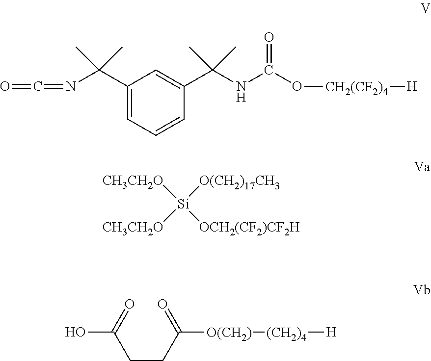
O=C=NC(C1=CC=CC(C(NC(O[CH2(CF2)4][H])=O)(C)C)=C1)(C)C.[CH3CH2O][Si]([O(CH2)17CH3])([CH3CH2O])[OCH2(CF2)CF2H].OC(CCC([O(CH2)][(CH2)4][H])=O)=O
